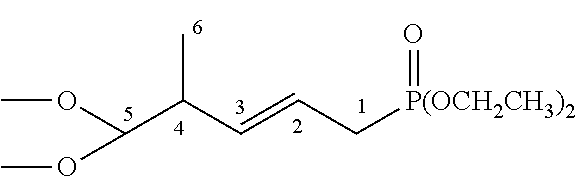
COC(OC)C(C)C=CC[P(OCH2CH3)2]=O
